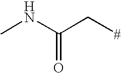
CNC(C[#])=O
